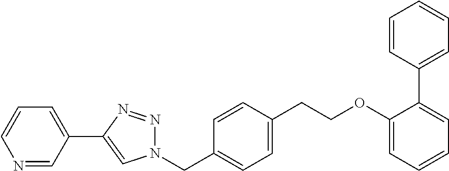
C1=CC(CCOC2=CC=CC=C2C2=CC=CC=C2)=CC=C1CN1N=NC(C2=CC=CN=C2)=C1
